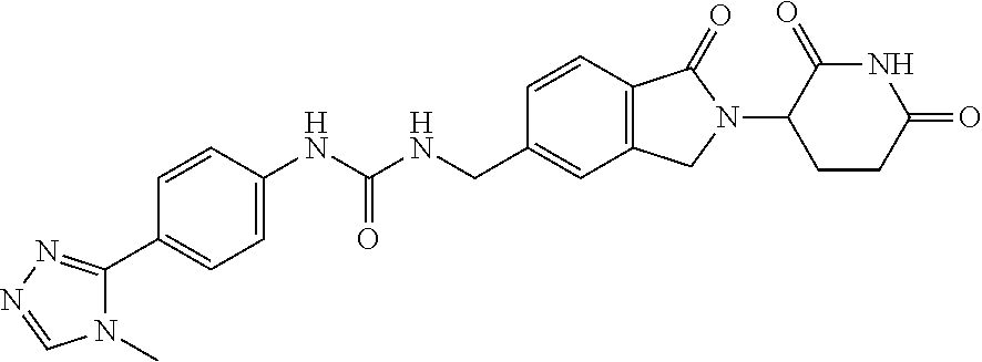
C1=CC(NC(NCC2=CC3=C(C=C2)C(=O)N(C2CCC(=O)NC2=O)C3)=O)=CC=C1C1=NN=CN1C
